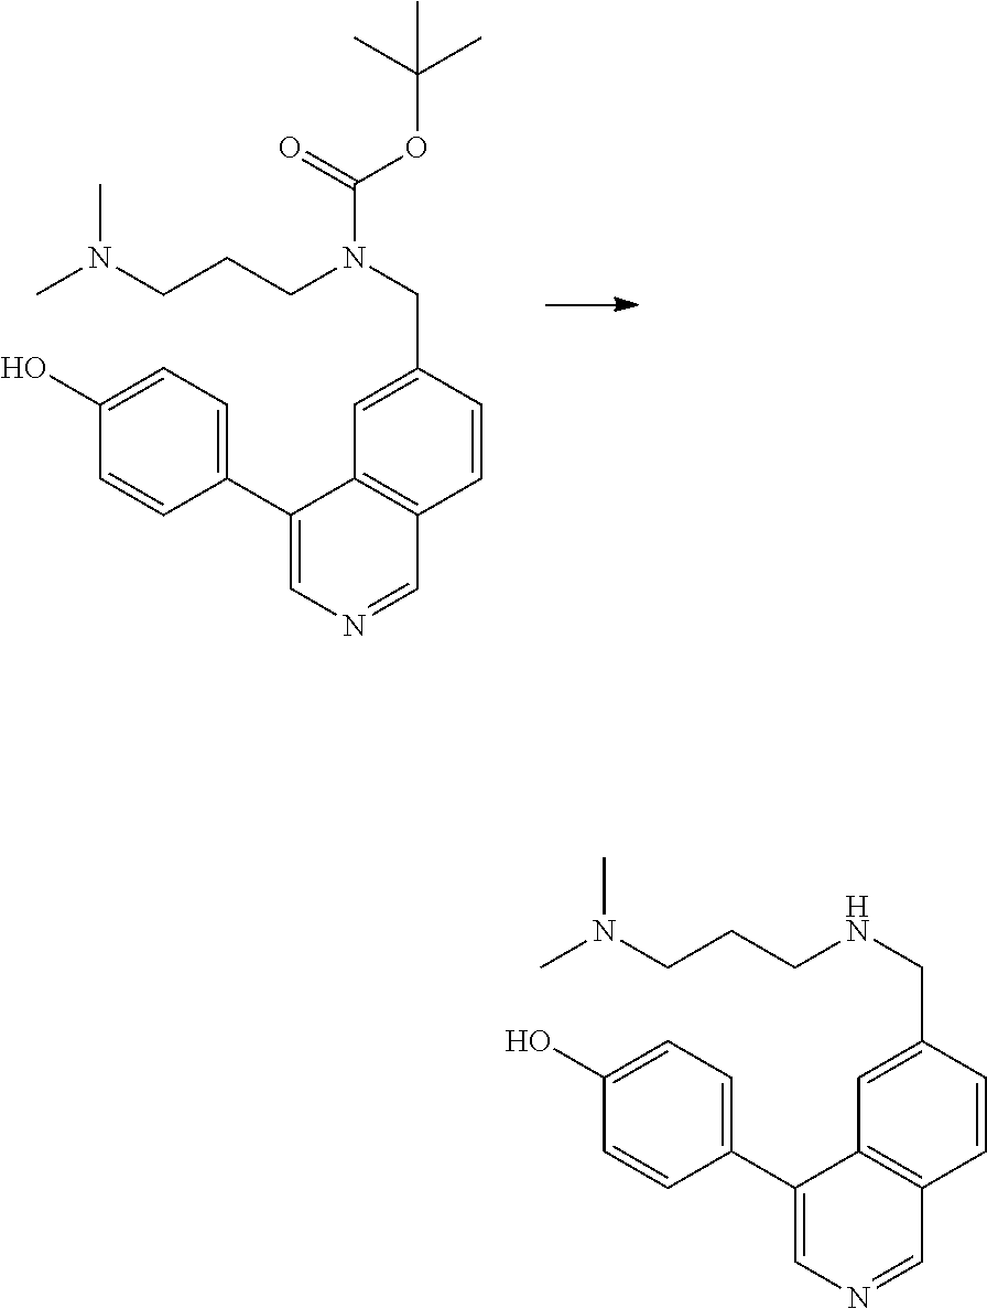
C1(C2=CC=C(O)C=C2)=CN=CC2=C1C=C(CN(CCCN(C)C)C(OC(C)(C)C)=O)C=C2.C1(C2=CC=C(O)C=C2)=CN=CC2=C1C=C(CNCCCN(C)C)C=C2
